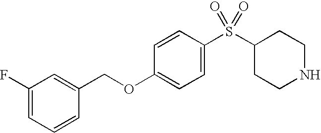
C1(S(C2CCNCC2)(=O)=O)=CC=C(OCC2=CC(F)=CC=C2)C=C1
